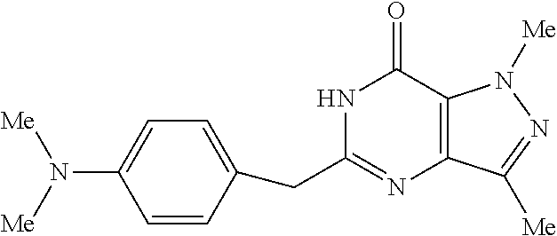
N(C1=CC=C(CC2=NC3=C(C(=O)N2)N([Me])N=C3[Me])C=C1)([Me])[Me]
